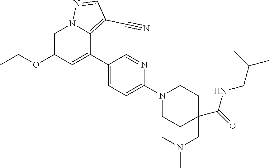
C1=C(OCC)C=C(C2=CC=C(N3CCC(CN(C)C)(C(=O)NCC(C)C)CC3)N=C2)C2=C(C#N)C=NN12
